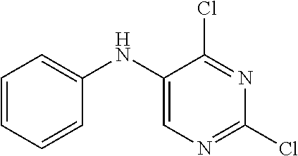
ClC1=NC(Cl)=NC=C1NC1=CC=CC=C1
